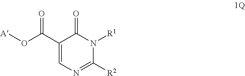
C1(C(O[A])=O)=CN=C([R2])N([R1])C1=O
